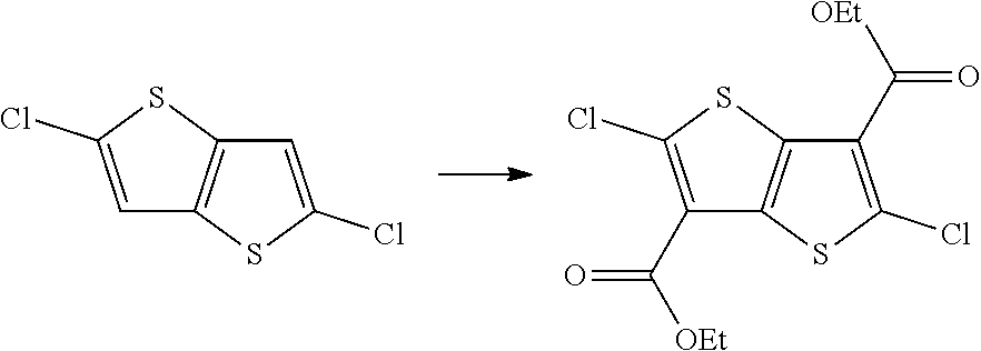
C1=C(Cl)SC2=C1SC(Cl)=C2.C1(C(=O)[OEt])=C(Cl)SC2=C1SC(Cl)=C2C([OEt])=O
